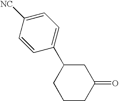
C1=C([NC])C=CC(C2CCCC(=O)C2)=C1
